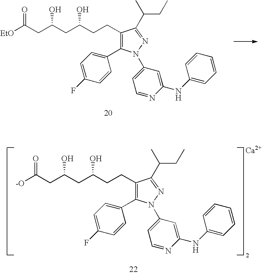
[-O]C(CC(CC(CCC1=C(C2=CC=C(F)C=C2)N(C2=CC=NC(NC3=CC=CC=C3)=C2)N=C1C(C)CC)O)O)=O.[Ca2+].[EtO]C(CC(CC(CCC1=C(C2=CC=C(F)C=C2)N(C2=CC=NC(NC3=CC=CC=C3)=C2)N=C1C(C)CC)O)O)=O
